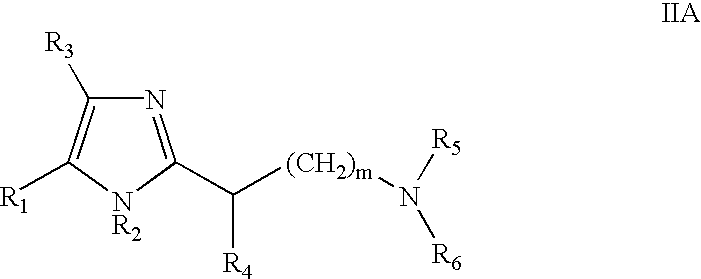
[NR2]1C(C([(CH2)m]N([R5])[R6])[R4])=NC([R3])=C1[R1]
